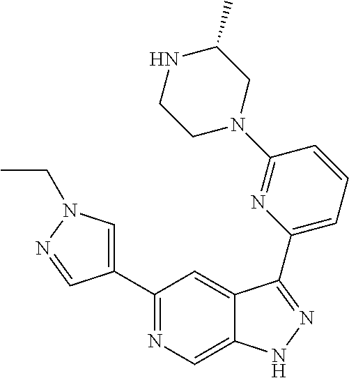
C1(C2=CN(CC)N=C2)=NC=C2C(=C1)C(C1=CC=CC(N3CC(C)NCC3)=N1)=NN2
